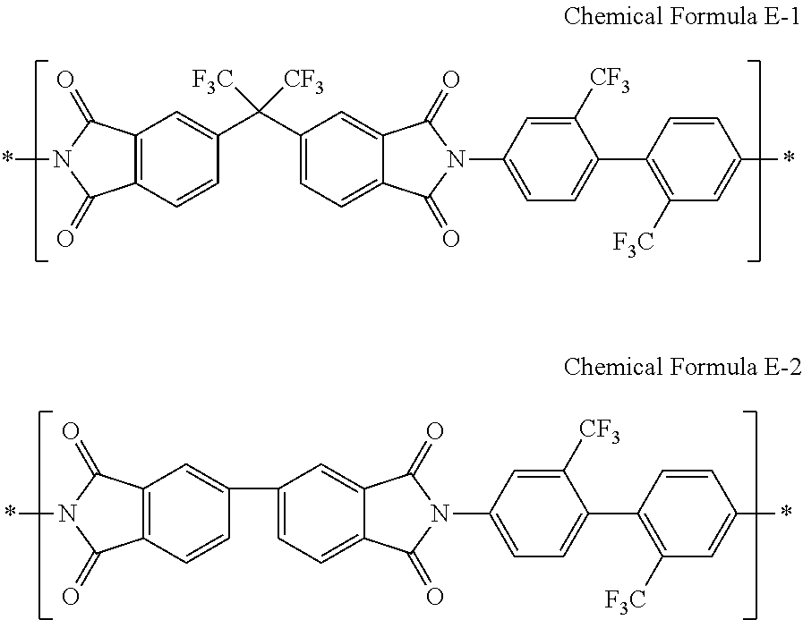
C12=C(C=CC(C3=CC=C4C(=C3)C(=O)N(C3=CC=C(C5=C([F3C])C=C(*)C=C5)C([CF3])=C3)C4=O)=C1)C(=O)N(*)C2=O.C12=C(C=CC(C(C3=CC=C4C(=C3)C(=O)N(C3=CC=C(C5=C([F3C])C=C(*)C=C5)C([CF3])=C3)C4=O)([F3C])[CF3])=C1)C(=O)N(*)C2=O
